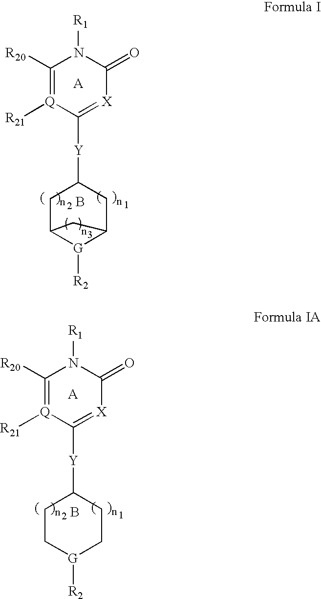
C1([R20])=[Q]([R21])C([Y]C2CC3[G]([R2])C(C2)C3)=[X]C(=O)N1[R1].B.C1([R20])=[Q]([R21])C([Y]C2CC[G]([R2])CC2)=[X]C(=O)N1[R1].B
